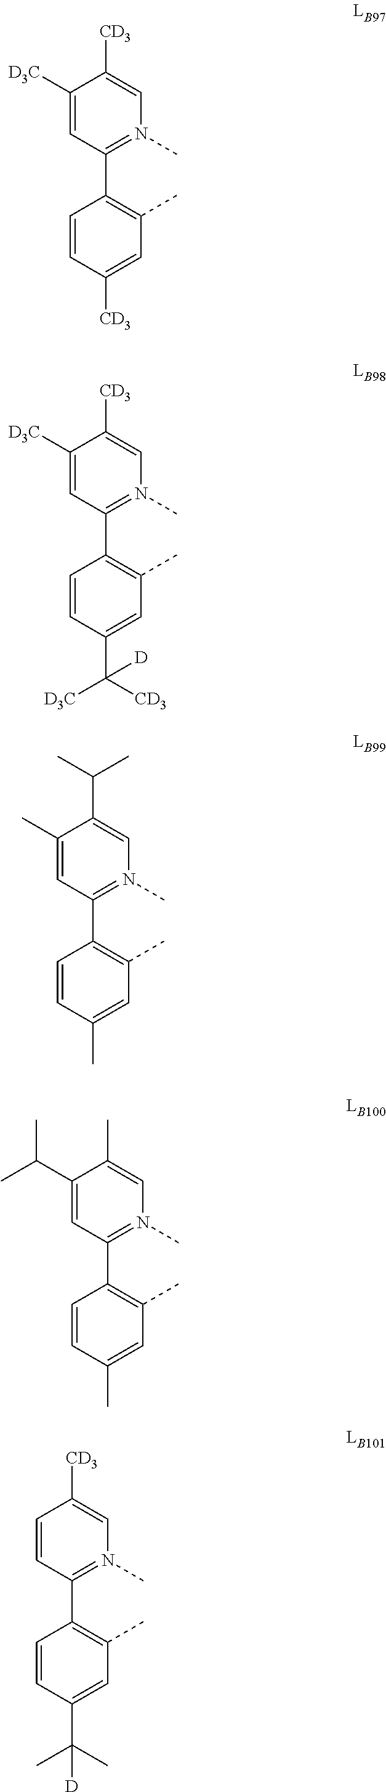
C1(C2=C(C)C=C([CD3])C=C2)=N(C)C=C([CD3])C([D3C])=C1.C1(C2=C(C)C=C(C([CD3])([D])[D3C])C=C2)=N(C)C=C([CD3])C([D3C])=C1.C1(C2=C(C)C=C(C)C=C2)=N(C)C=C(C(C)C)C(C)=C1.C1(C2=C(C)C=C(C)C=C2)=N(C)C=C(C)C(C(C)C)=C1.C1(C2=C(C)C=C(C(C)(C)[D])C=C2)=N(C)C=C([CD3])C=C1
